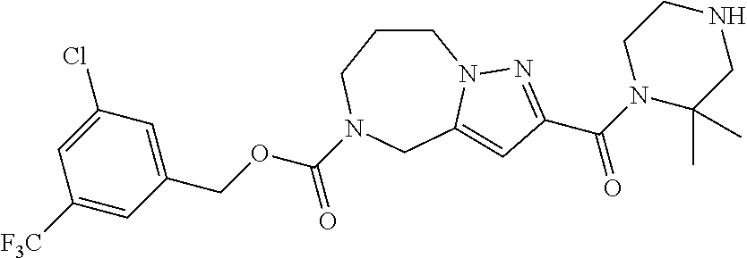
C1CCN(C(OCC2=CC(Cl)=CC([F3C])=C2)=O)CC2=CC(C(=O)N3CCNCC3(C)C)=NN12
